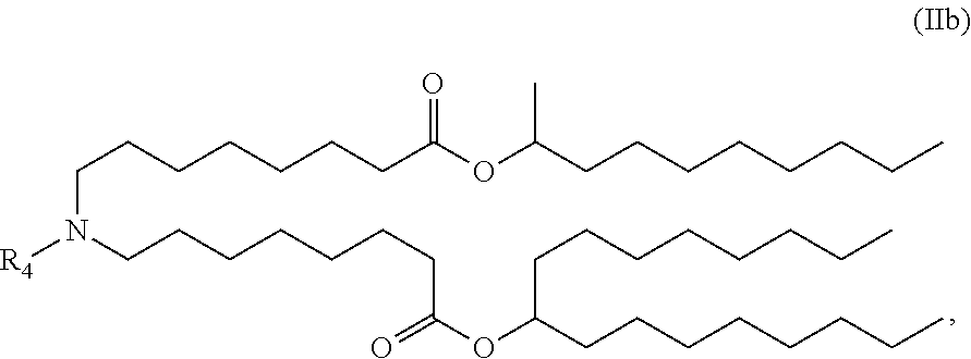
C(N([R4])CCCCCCCC(=O)OC(CCCCCCCC)CCCCCCCC)CCCCCCC(OC(CCCCCCCC)C)=O
